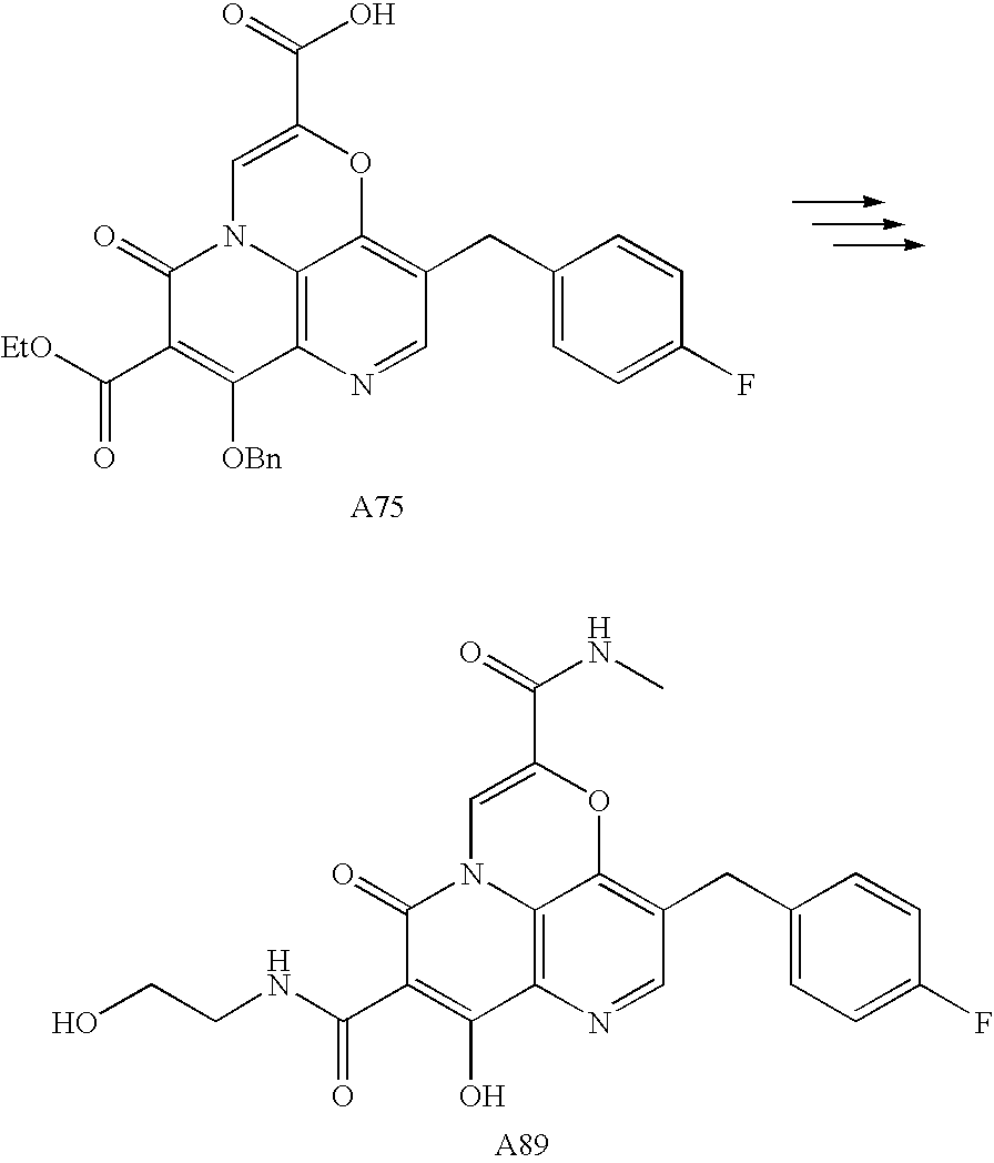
C12=C3N=CC(CC4=CC=C(F)C=C4)=C1OC(C(=O)O)=CN2C(=O)C(C([EtO])=O)=C3[OBn].C12=C3N=CC(CC4=CC=C(F)C=C4)=C1OC(C(=O)NC)=CN2C(=O)C(C(NCCO)=O)=C3O
